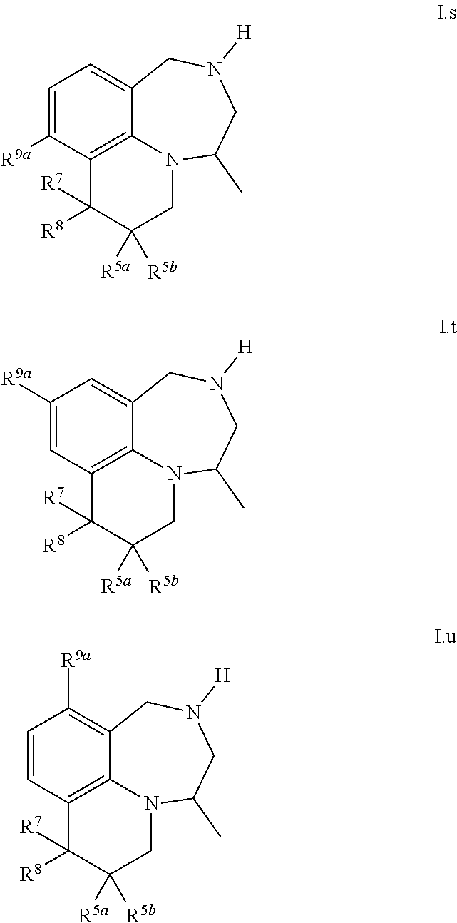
C1=C([R9a])C2=C3C(=C1)CN([H])CC(C)N3CC([R5a])([R5b])C2([R8])[R7].C1([R9a])=CC2=C3C(=C1)CN([H])CC(C)N3CC([R5a])([R5b])C2([R8])[R7].C1=CC2=C3C(=C1[R9a])CN([H])CC(C)N3CC([R5a])([R5b])C2([R8])[R7]
